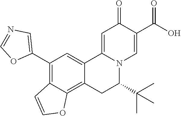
O=C1C(C(O)=O)=CN2C(=C1)C1=CC(C3=CN=CO3)=C3C(=C1CC2C(C)(C)C)OC=C3
